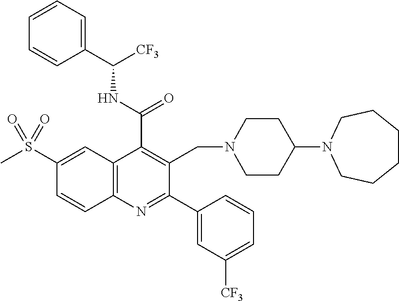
C1(C(=O)NC([CF3])C2=CC=CC=C2)=C(CN2CCC(N3CCCCCC3)CC2)C(C2=CC([CF3])=CC=C2)=NC2=C1C=C(S(C)(=O)=O)C=C2
